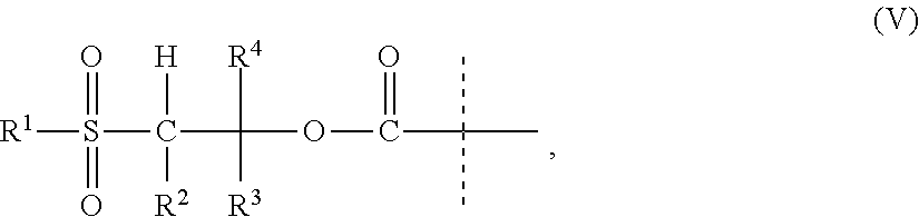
C(C(OC(=O)C(C)(C)C)([R4])[R3])(S([R1])(=O)=O)([H])[R2]
